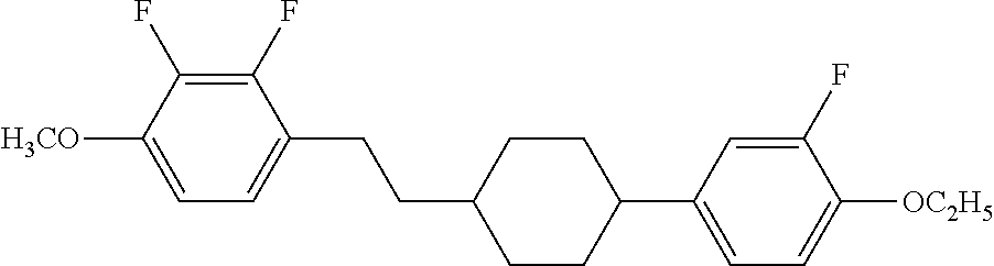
C1(F)=C(F)C([H3CO])=CC=C1CCC1CCC(C2=CC=C([OC2H5])C(F)=C2)CC1
